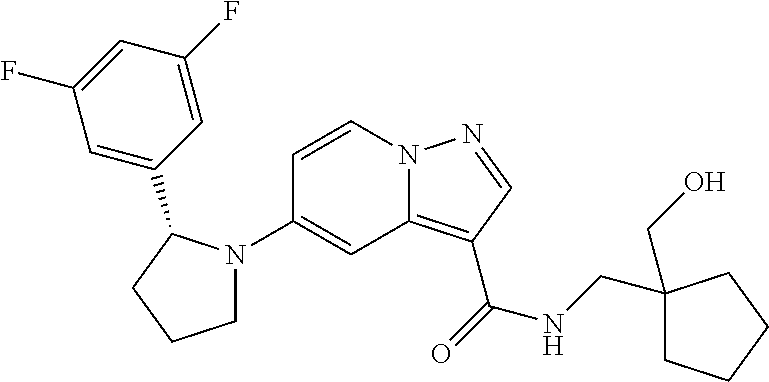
C1(N2CCCC2C2=CC(F)=CC(F)=C2)=CC2=C(C(=O)NCC3(CO)CCCC3)C=NN2C=C1
